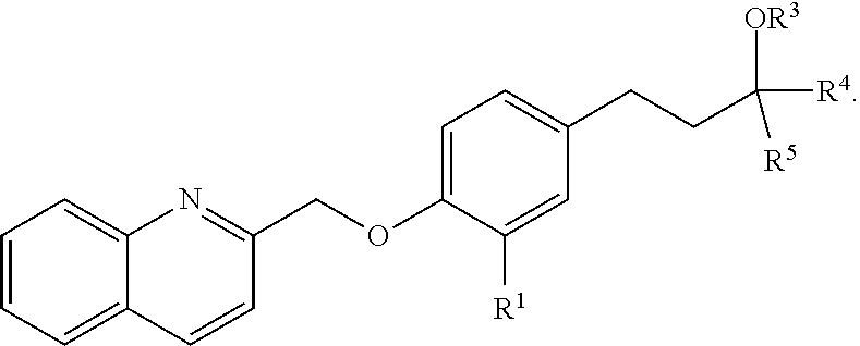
C1=CC=C2C(=C1)N=C(COC1=CC=C(CCC([OR3])([R4])[R5])C=C1[R1])C=C2
